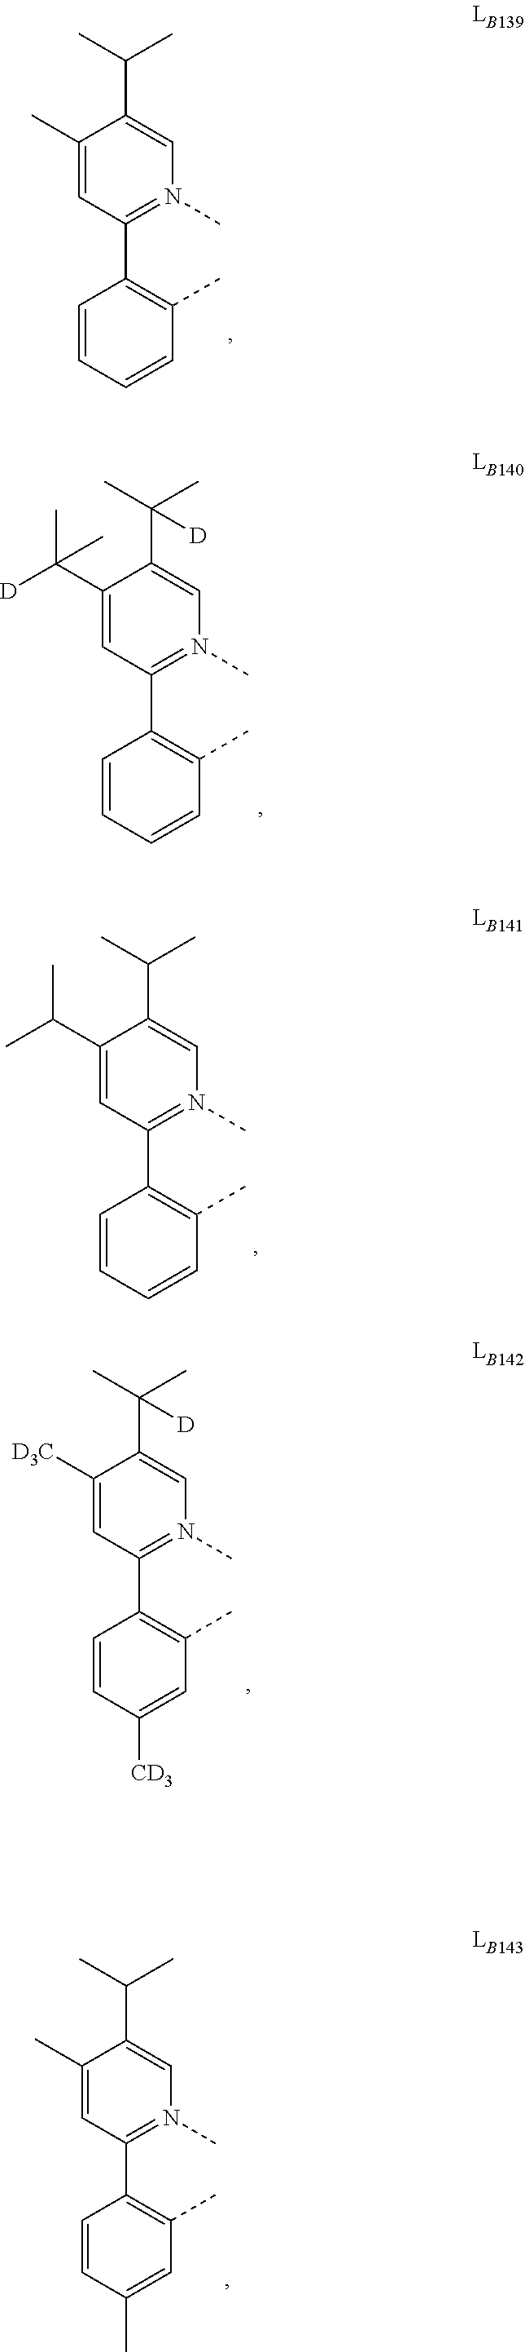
C1=CC(C)=C(C2=N(C)C=C(C(C)C)C(C)=C2)C=C1.C1([CD3])=CC(C)=C(C2=N(C)C=C(C(C)(C)[D])C([D3C])=C2)C=C1.C1(C)=CC(C)=C(C2=N(C)C=C(C(C)C)C(C)=C2)C=C1.C1=CC(C)=C(C2=N(C)C=C(C(C)(C)[D])C(C(C)(C)[D])=C2)C=C1.C1=CC(C)=C(C2=N(C)C=C(C(C)C)C(C(C)C)=C2)C=C1
